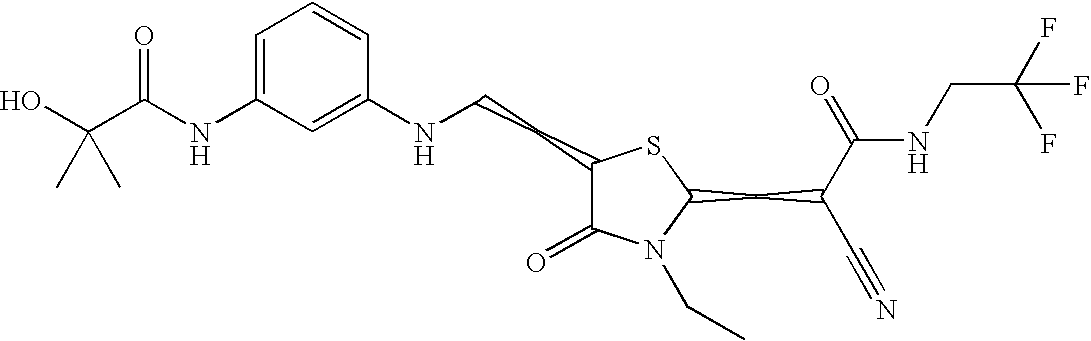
C1=C(NC(C(O)(C)C)=O)C=C(NCCC2C(=O)N(CC)C(CC(C#N)C(=O)NCC(F)(F)F)S2)C=C1
